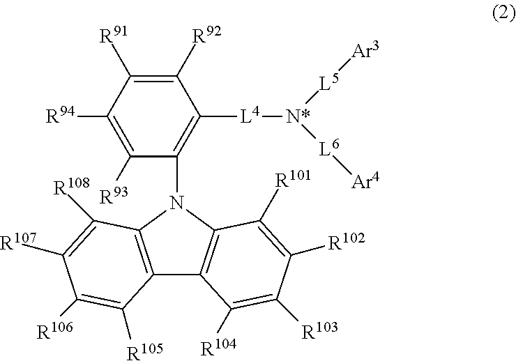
C12=C(N(C3=C([L4][N*]([L5][Ar3])[L6][Ar4])C([R92])=C([R91])C([R94])=C3[R93])C3=C1C([R104])=C([R103])C([R102])=C3[R101])C([R108])=C([R107])C([R106])=C2[R105]
